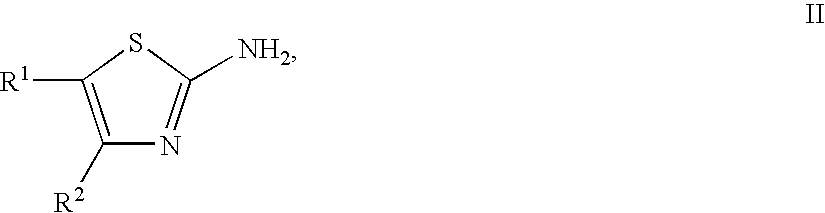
C1([R2])=C([R1])SC([NH2])=N1
